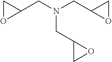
N(CC1CO1)(CC1OC1)CC1CO1
